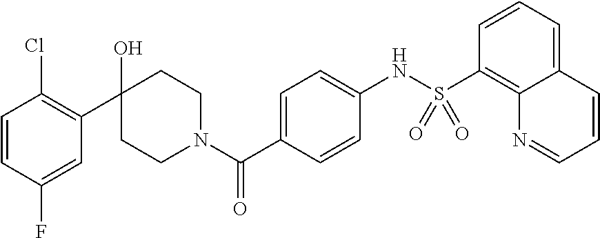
C1=CC(F)=CC(C2(O)CCN(C(C3=CC=C(NS(C4=C5C(=CC=C4)C=CC=N5)(=O)=O)C=C3)=O)CC2)=C1Cl
